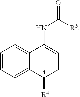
N(C1=CCC([R4])C2=CC=CC=C12)C([R5])=O
